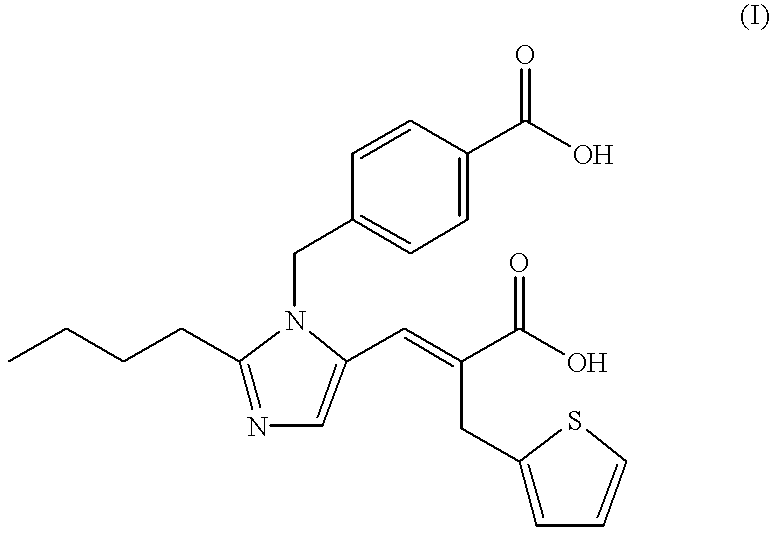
CCCCC1=NC=C(C=C(CC2=CC=CS2)C(O)=O)N1CC1=CC=C(C(O)=O)C=C1
